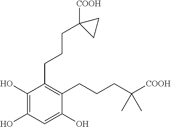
C1(O)=C(O)C=C(O)C(CCCC([COOH])(C)C)=C1CCCC1([COOH])CC1
